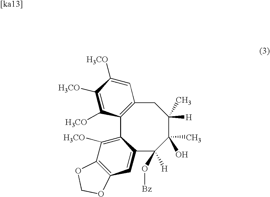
C12=C(CC([H])(C)C(O)(C)C(O[Bz])([H])C3=CC4=C(C([H3CO])=C13)OCO4)C=C([H3CO])C([H3CO])=C2[H3CO]
